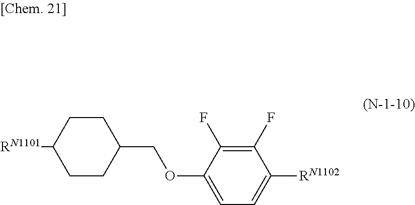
C1([RN1101])CCC(COC2=CC=C([RN1102])C(F)=C2F)CC1
